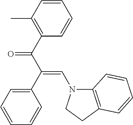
C1=CC(C)=C(C(C(C2=CC=CC=C2)=CN2C3=C(CC2)C=CC=C3)=O)C=C1
